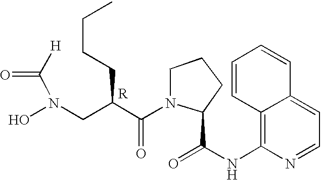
[H]C(N(O)CC(C(N1C(C(=O)NC2=C3C(=CC=N2)C=CC=C3)CCC1)=O)CCCC)=O.[R]
